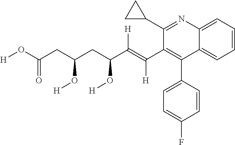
C1=C(C2=C(C(=C(C(CC(CC(O[H])=O)O[H])O[H])[H])[H])C(C3CC3)=NC3=CC=CC=C23)C=CC(F)=C1
